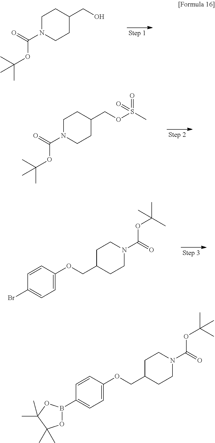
C1N(C(=O)OC(C)(C)C)CCC(CO)C1.C1N(C(=O)OC(C)(C)C)CCC(COS(C)(=O)=O)C1.C1C(COC2=CC=C(Br)C=C2)CCN(C(=O)OC(C)(C)C)C1.C1C(COC2=CC=C(B3OC(C)(C)C(C)(C)O3)C=C2)CCN(C(=O)OC(C)(C)C)C1
